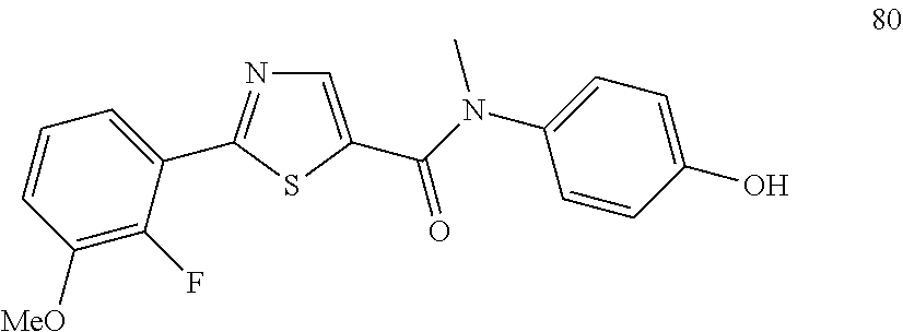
C1=C(C(N(C2=CC=C(O)C=C2)C)=O)SC(C2=CC=CC([MeO])=C2F)=N1
